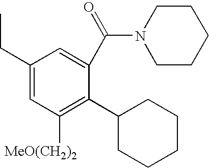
C1=C(C(N2CCCCC2)=O)C(C2CCCCC2)=C([MeO(CH2)2])C=C1CC
